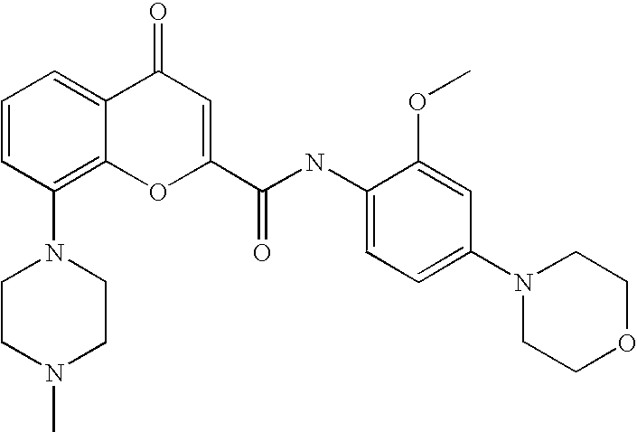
N1(C2=C3C(=CC=C2)C(=O)C=C(C(NC2=CC=C(N4CCOCC4)C=C2OC)=O)O3)CCN(C)CC1
